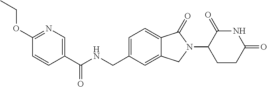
C1(C(NCC2=CC=C3C(=C2)CN(C2CCC(=O)NC2=O)C3=O)=O)=CN=C(OCC)C=C1
